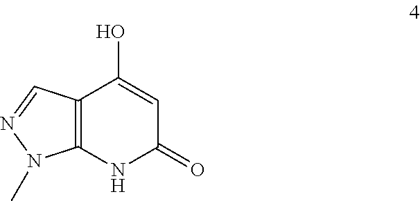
C12=C(NC(=O)C=C1O)N(C)N=C2
